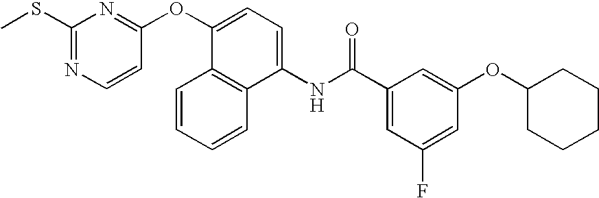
C1=C(F)C=C(C(NC2=CC=C(OC3=NC(SC)=NC=C3)C3=C2C=CC=C3)=O)C=C1OC1CCCCC1
